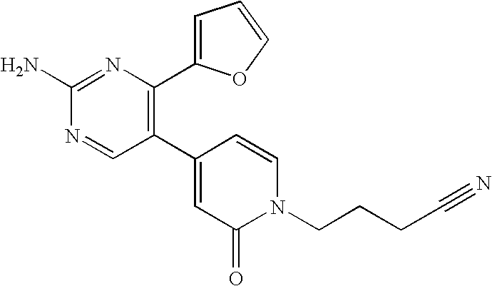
C1(C2=CC(=O)N(CCCC#N)C=C2)=C(C2=CC=CO2)N=C(N)N=C1
